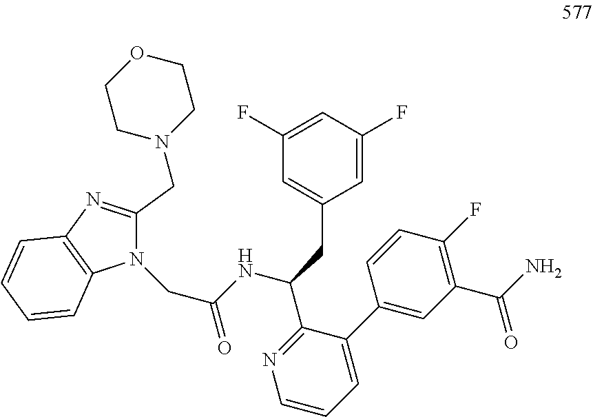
N1(CC(NC(C2=NC=CC=C2C2=CC(C(=O)N)=C(F)C=C2)CC2=CC(F)=CC(F)=C2)=O)C(CN2CCOCC2)=NC2=C1C=CC=C2
